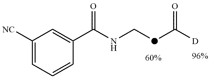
C1([NC])=CC=CC(C(NC[d]C([D])=O)=O)=C1
